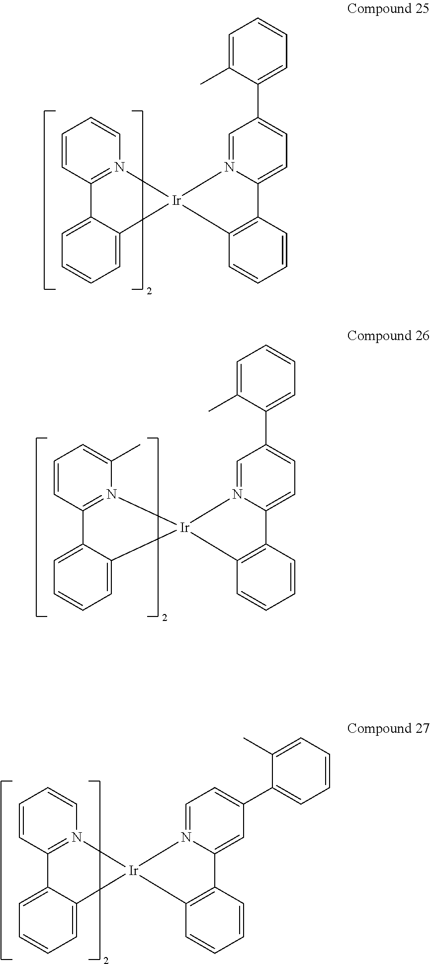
C1=CC2=N(C=C1)[Ir]1(C3=CC=CC=C23)N2=CC(C3=CC=CC=C3C)=CC=C2C2=C1C=CC=C2.C1=CC2=N(C(C)=C1)[Ir]1(C3=CC=CC=C23)N2=CC(C3=CC=CC=C3C)=CC=C2C2=C1C=CC=C2.C1=CC2=N(C=C1)[Ir]1(C3=CC=CC=C23)N2=CC=C(C3=CC=CC=C3C)C=C2C2=C1C=CC=C2
